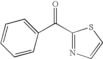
C(=O)(C1=NC=CS1)C1=CC=CC=C1
